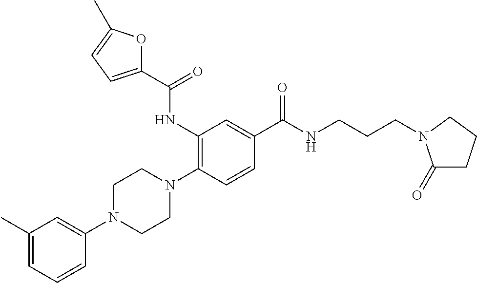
C1(C)=CC=CC(N2CCN(C3=C(NC(=O)C4=CC=C(C)O4)C=C(C(=O)NCCCN4C(=O)CCC4)C=C3)CC2)=C1
